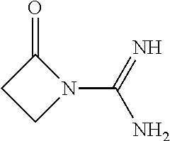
N1(C(N)=N)C(=O)CC1
